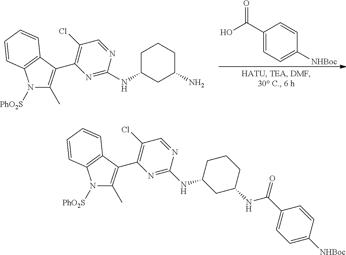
N1([PhO2S])C(C)=C(C2=C(Cl)C=NC(NC3CC(N)CCC3)=N2)C2=C1C=CC=C2.C1(C(O)=O)=CC=C([NHBoc])C=C1.N1([PhO2S])C(C)=C(C2=C(Cl)C=NC(NC3CC(NC(C4=CC=C([NHBoc])C=C4)=O)CCC3)=N2)C2=C1C=CC=C2
